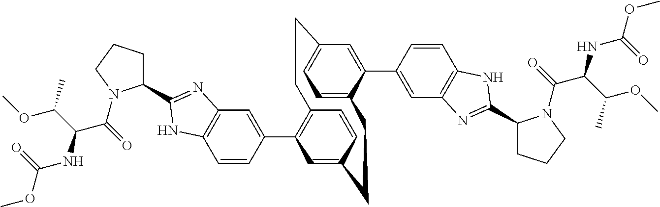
C1=CC(C2=C3C=CC(=C2)CCC2=CC=C(C=C2C2=CC4=C(C=C2)NC(C2CCCN2C(C(NC(OC)=O)C(C)OC)=O)=N4)CC3)=CC2=C1NC(C1CCCN1C(C(NC(OC)=O)C(C)OC)=O)=N2
